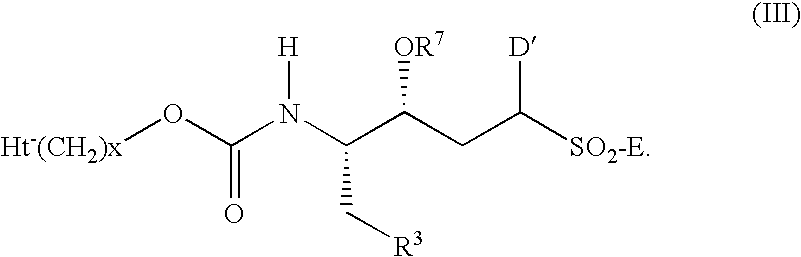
[Ht-(CH2)x]OC(N(C(C(CC([SO2-E])[D])[OR7])C[R3])[H])=O
